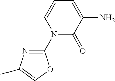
C1(N2C(=O)C(N)=CC=C2)=NC(C)=CO1
